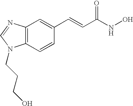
C1=NC2=C(C=CC(C=CC(NO)=O)=C2)N1CCCO
